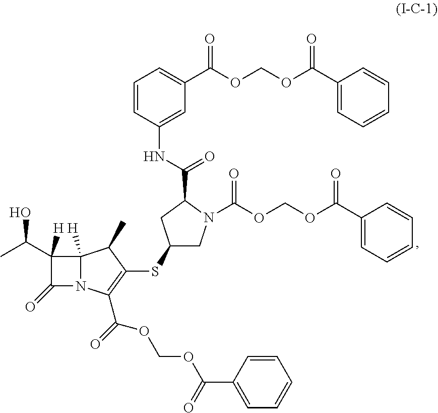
C12([H])N(C(C(=O)OCOC(C3=CC=CC=C3)=O)=C(SC3CN(C(OCOC(C4=CC=CC=C4)=O)=O)C(C(NC4=CC(C(OCOC(C5=CC=CC=C5)=O)=O)=CC=C4)=O)C3)C1C)C(=O)C2(C(C)O)[H]
